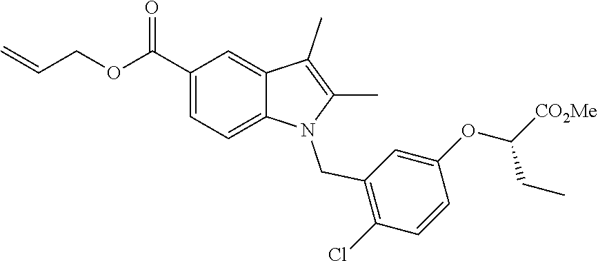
C(=C)COC(C1=CC=C2C(=C1)C(C)=C(C)N2CC1=C(Cl)C=CC(OC([CO2Me])CC)=C1)=O
